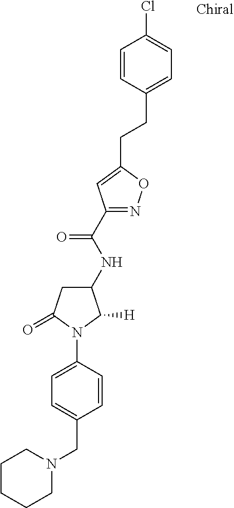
C1CCCN(CC2=CC=C(N3C(=O)CC(NC(C4=NOC(CCC5=CC=C(Cl)C=C5)=C4)=O)C3[H])C=C2)C1
